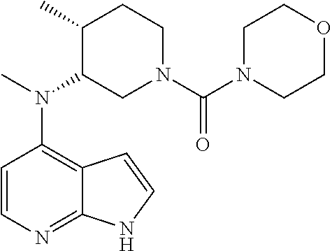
C1=CN=C2C(=C1N(C)C1CN(C(N3CCOCC3)=O)CCC1C)C=CN2
